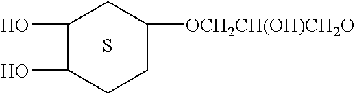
C1(O)C(O)CCC([OCH2CH(OH)CH2O])C1.S
